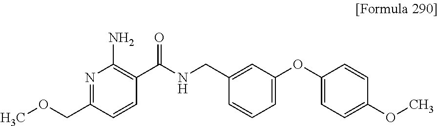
N1=C(COC)C=CC(C(NCC2=CC(OC3=CC=C(OC)C=C3)=CC=C2)=O)=C1N
